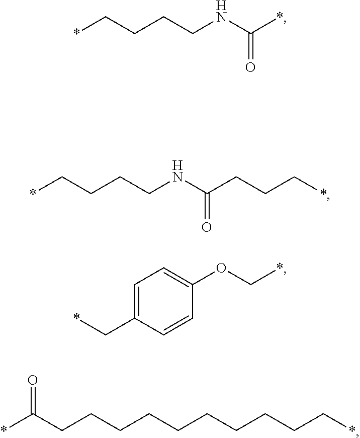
*CCCCNC(CCC*)=O.*CC1=CC=C(OC*)C=C1.*C(CCCCCCCCCC*)=O.*CCCCNC(*)=O
